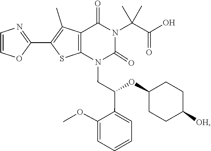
O(C1CCC([OH])CC1)C(C1=CC=CC=C1OC)CN1C(=O)N(C(C(=O)O)(C)C)C(=O)C2=C1SC(C1=NC=CO1)=C2C
